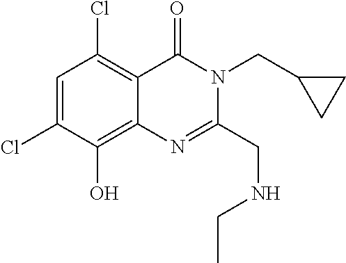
C1=C(Cl)C(O)=C2C(=C1Cl)C(=O)N(CC1CC1)C(CNCC)=N2
